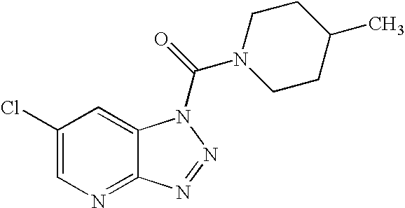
C1(Cl)=CN=C2C(=C1)N(C(=O)N1CCC(C)CC1)N=N2
